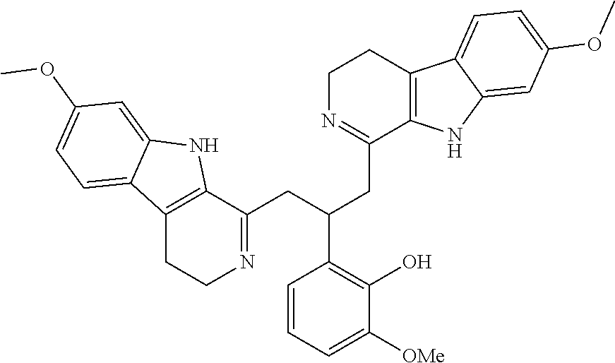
COC1=CC=C2C3=C(C(CC(C4=C(O)C([OMe])=CC=C4)CC4=NCCC5=C4NC4=CC(OC)=CC=C54)=NCC3)NC2=C1
